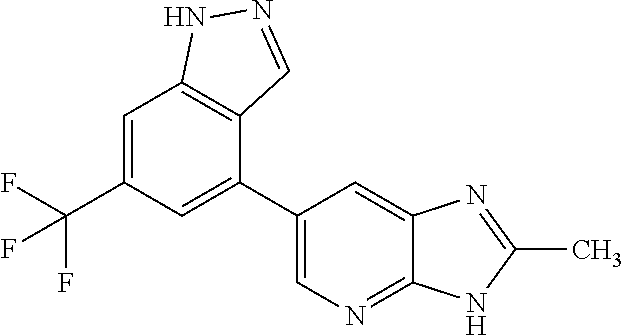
C1=C(C(F)(F)F)C=C(C2=CN=C3C(=C2)N=C(C)N3)C2=C1NN=C2
